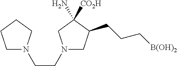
C1N(CCN2CCCC2)CC(N)([CO2H])C1CCC[B(OH)2]
